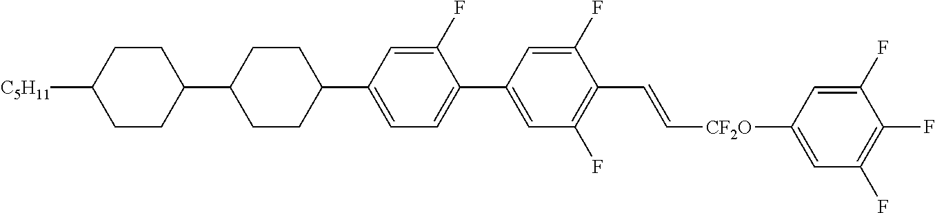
C1(F)=CC(C2CCC(C3CCC([C5H11])CC3)CC2)=CC=C1C1=CC(F)=C(C=C[CF2O]C2=CC(F)=C(F)C(F)=C2)C(F)=C1
